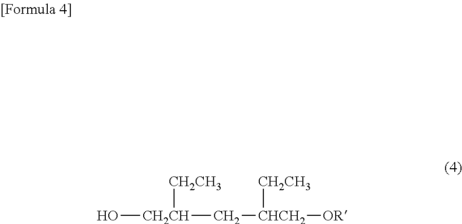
O[CH2CH](C[CHCH2]([OR])[CH2CH3])[CH2CH3]
